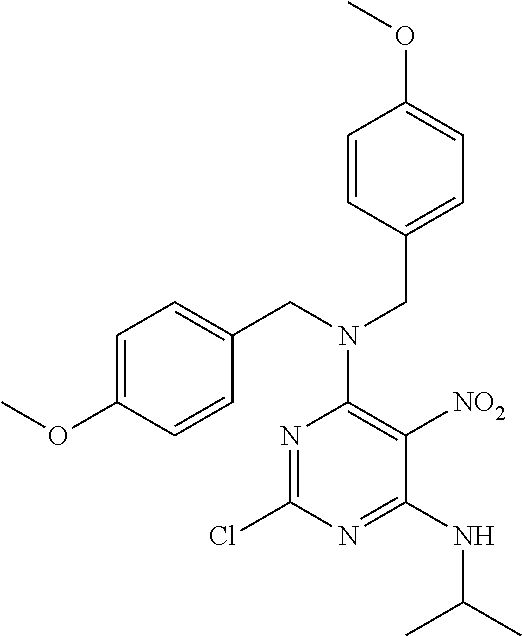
C1=C(OC)C=CC(CN(CC2=CC=C(OC)C=C2)C2=C([NO2])C(NC(C)C)=NC(Cl)=N2)=C1
